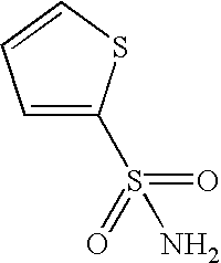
C1=C(S(=O)(=O)N)SC=C1
